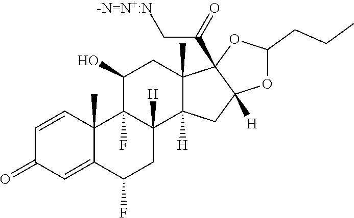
C1=CC2(C)C(=CC1=O)C(F)CC1([H])C2(F)C(O)CC2(C)C1([H])CC1([H])C2(C(=O)C[-N=N+:N])OC(CCC)O1
